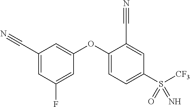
C1(C#N)=CC(F)=CC(OC2=CC=C(S([CF3])(=N)=O)C=C2C#N)=C1
